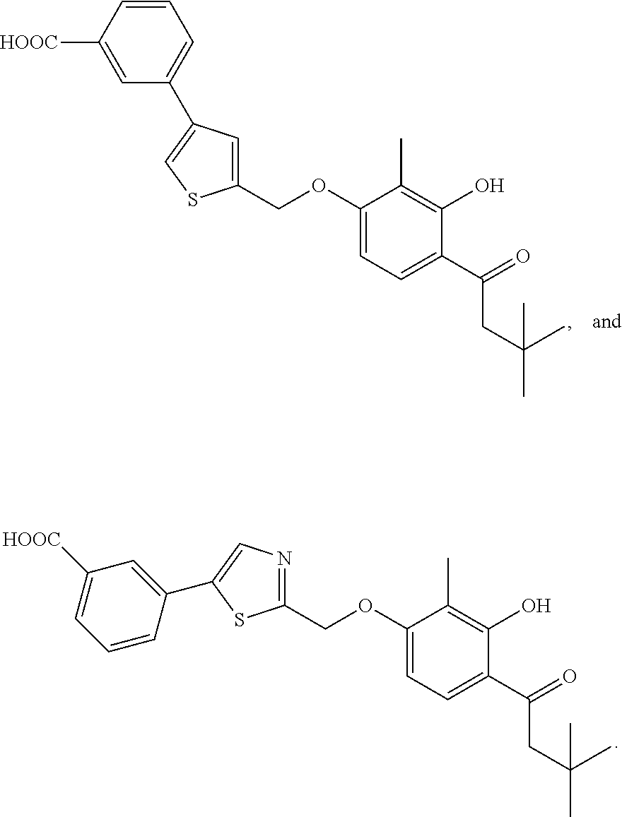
C1(COC2=CC=C(C(CC(C)(C)C)=O)C(O)=C2C)=NC=C(C2=CC([HOOC])=CC=C2)S1.C1(COC2=CC=C(C(CC(C)(C)C)=O)C(O)=C2C)=CC(C2=CC=CC([HOOC])=C2)=CS1
